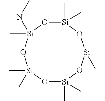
[Si]1(C)(C)O[Si](C)(C)O[Si](C)(N(C)C)O[Si](C)(C)O[Si](C)(C)O1
